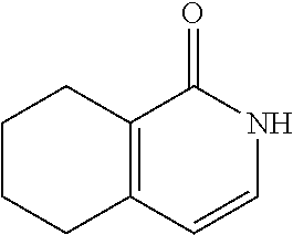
C1CCC2=C(C1)C(=O)NC=C2
